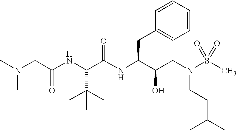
N(C(C(NC(C(CN(S(C)(=O)=O)CCC(C)C)O)CC1=CC=CC=C1)=O)C(C)(C)C)C(CN(C)C)=O
